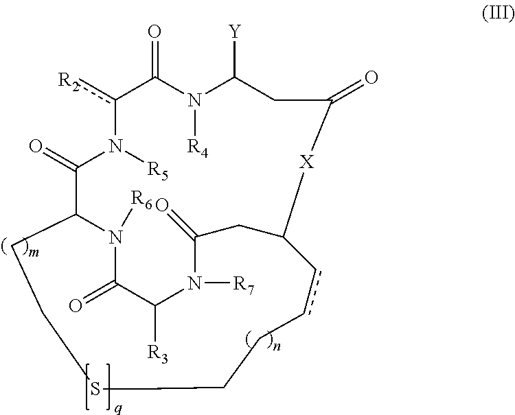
[R2]c1C(=O)N([R4])C([Y])CC(=O)[X]C2CC(=O)N([R7])C([R3])C(=O)N([R6])C(C(=O)N1[R5])CCSCCCcc2
